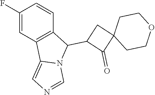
C1(F)=CC2=C(C=C1)C(C1C(=O)C3(C1)CCOCC3)N1C2=CN=C1
